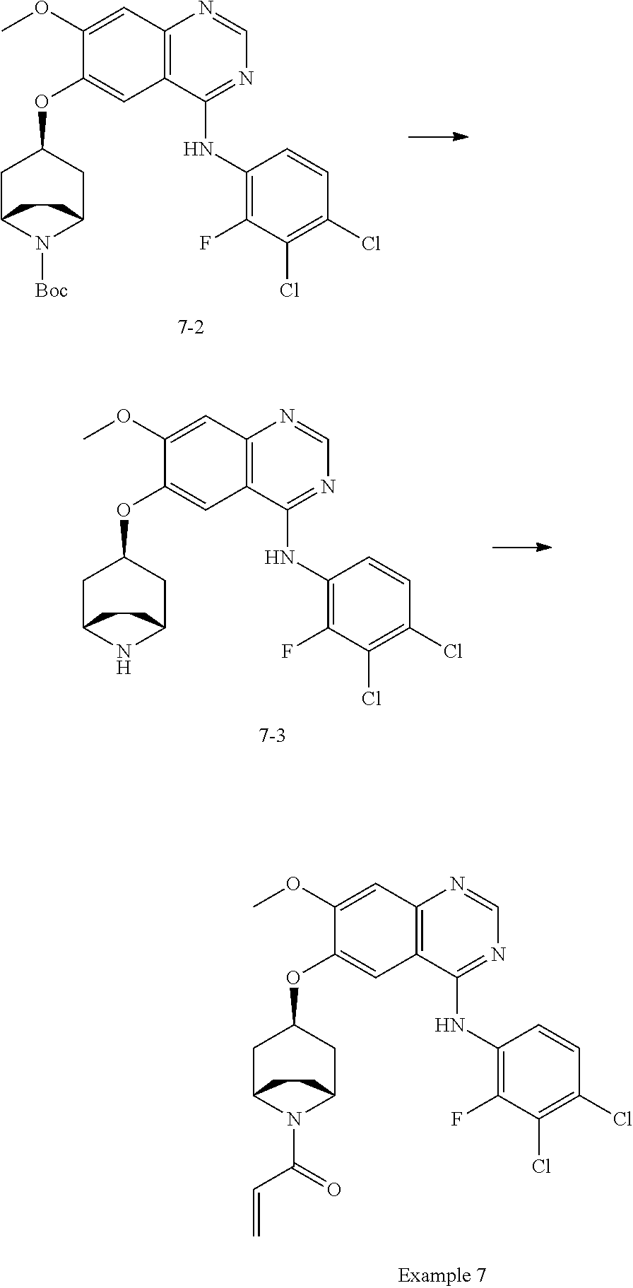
C1(OC)=CC2=C(C=C1OC1CC3N([Boc])C(C1)CC3)C(NC1=C(F)C(Cl)=C(Cl)C=C1)=NC=N2.C1(OC)=CC2=C(C=C1OC1CC3NC(C1)CC3)C(NC1=C(F)C(Cl)=C(Cl)C=C1)=NC=N2.C1(OC)=CC2=C(C=C1OC1CC3N(C(=O)C=C)C(C1)CC3)C(NC1=C(F)C(Cl)=C(Cl)C=C1)=NC=N2
